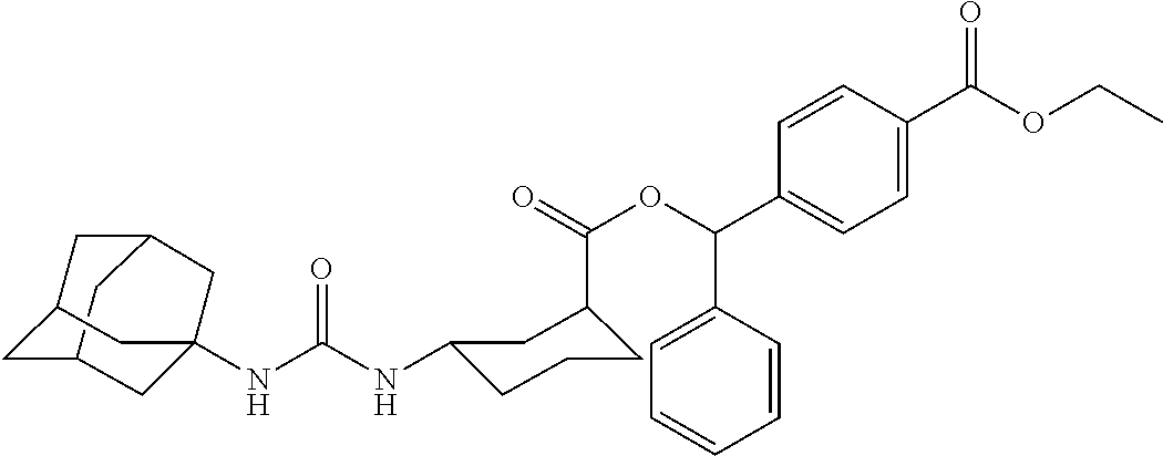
C12CC3CC(C1)CC(NC(NC1CCCC(C(=O)OC(C4=CC=C(C(OCC)=O)C=C4)C4=CC=CC=C4)C1)=O)(C3)C2
